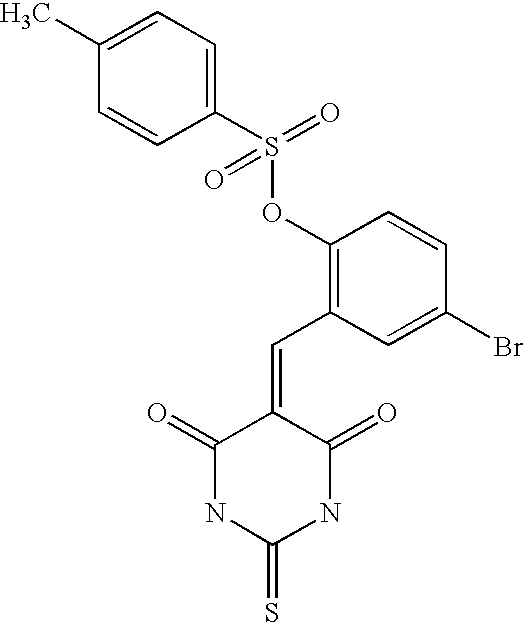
CC1=CC=C(S(OC2=C(C=C3C(=O)NC(=S)NC3=O)C=C(Br)C=C2)(=O)=O)C=C1
